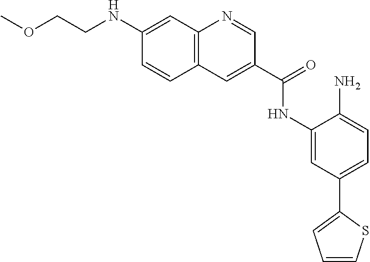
C12=C(N=CC(C(=O)NC3=CC(C4=CC=CS4)=CC=C3N)=C1)C=C(NCCOC)C=C2
